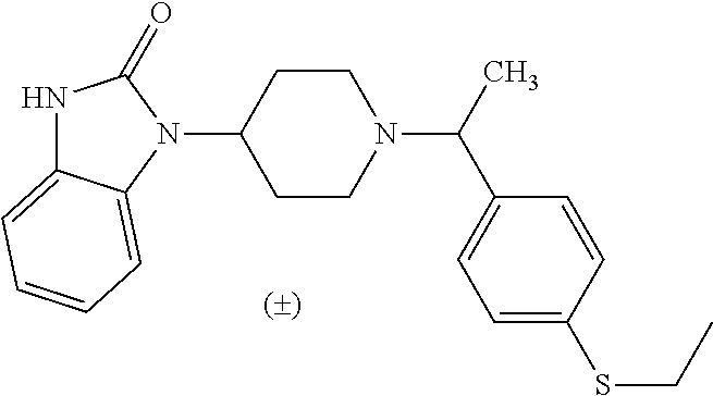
N1C2=CC=CC=C2N(C2CCN(C(C3=CC=C(SCC)C=C3)C)CC2)C1=O
